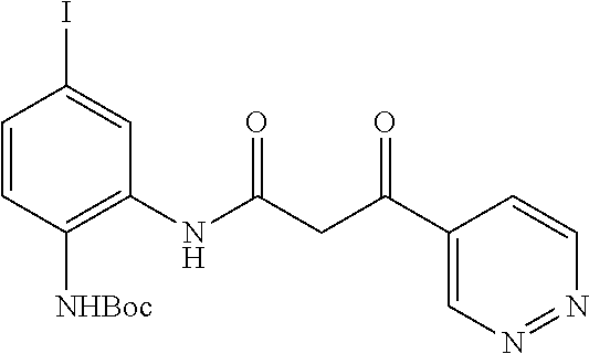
C1=CC([NHBoc])=C(NC(CC(C2=CN=NC=C2)=O)=O)C=C1I
